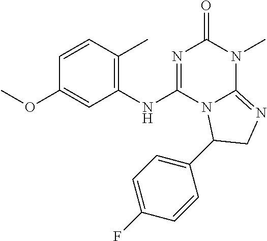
C1=CC(C)=C(NC2=NC(=O)N(C)C3=NCC(C4=CC=C(F)C=C4)N23)C=C1OC
